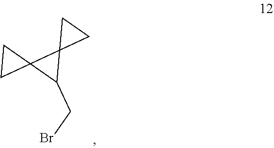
C12(C(CBr)C13CC3)CC2
